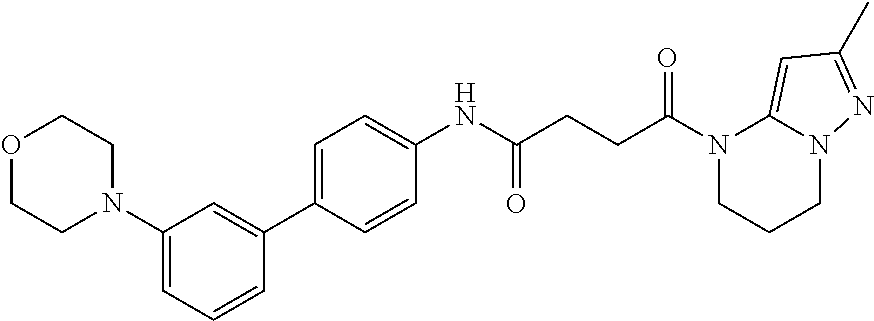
O1CCN(C2=CC=CC(C3=CC=C(NC(CCC(N4CCCN5C4=CC(C)=N5)=O)=O)C=C3)=C2)CC1
